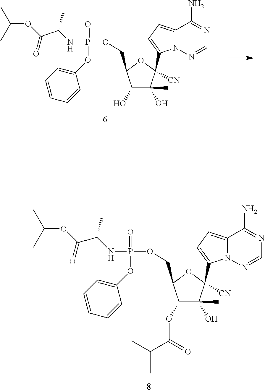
N(P(OCC1C(O)C(O)(C)C([CN])(C2=CC=C3N2N=CN=C3N)O1)(=O)OC1=CC=CC=C1)C(C(OC(C)C)=O)C.N(P(OCC1C(OC(C(C)C)=O)C(O)(C)C([CN])(C2=CC=C3N2N=CN=C3N)O1)(=O)OC1=CC=CC=C1)C(C(OC(C)C)=O)C
